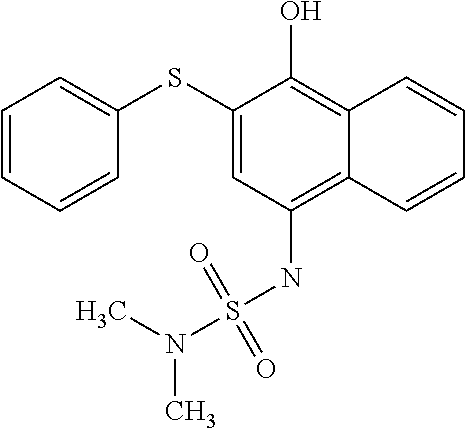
C1(SC2=CC=CC=C2)=CC(NS(N(C)C)(=O)=O)=C2C(=C1O)C=CC=C2
